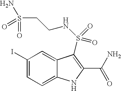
C1(I)=CC=C2C(=C1)C(S(NCCS(=O)(N)=O)(=O)=O)=C(C(N)=O)N2
